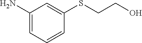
C1(N)=CC=CC(SCCO)=C1
